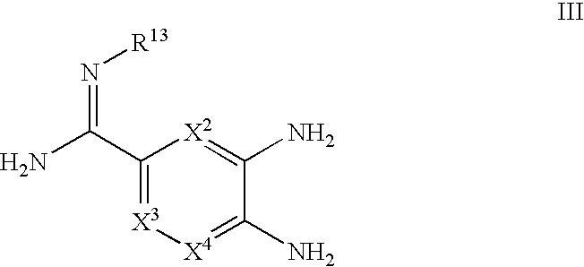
C1(C(N)=N[R13])=[X3][X4]=C(N)C(N)=[X2]1
